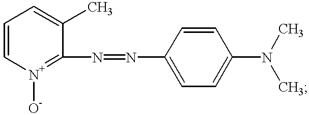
C1=C[N+]([O-])=C(N=NC2=CC=C(N(C)C)C=C2)C(C)=C1
